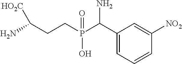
NC(CCP(C(C1=CC=CC([NO2])=C1)N)(=O)O)[HO2C]
